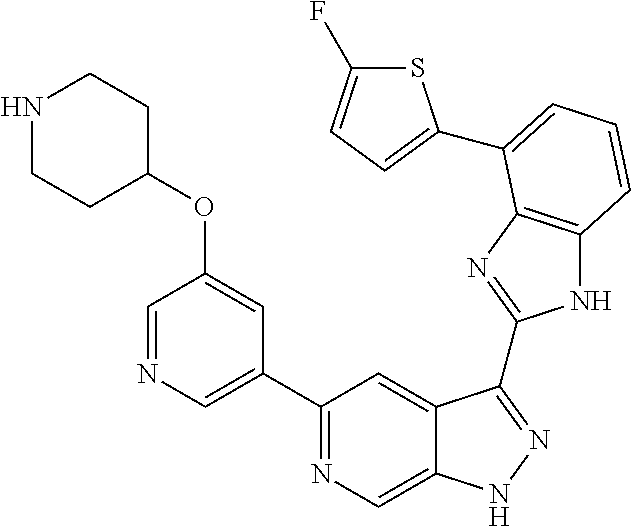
C1(C2=NC=C3C(=C2)C(C2=NC4=C(N2)C=CC=C4C2=CC=C(F)S2)=NN3)=CN=CC(OC2CCNCC2)=C1
